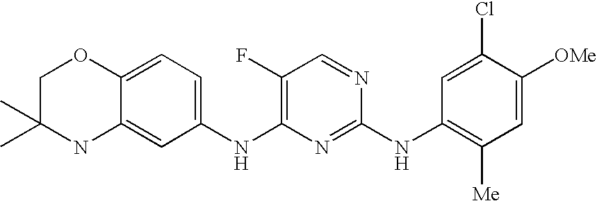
C1C(C)(C)NC2=CC(NC3=C(F)C=NC(NC4=C([Me])C=C([OMe])C(Cl)=C4)=N3)=CC=C2O1
